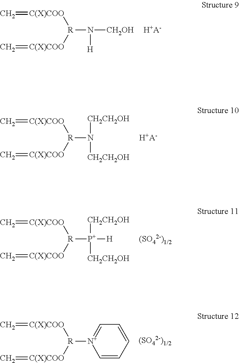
[C(X)COO]([R](N([CH2OH])[H])[C(X)COO]=C)=C.[H+A-].[C(X)COO]([R](N([CH2CH2OH])[CH2CH2OH])[C(X)COO]=C)=C.[H+A-].[C(X)COO]([R]([P+]([CH2CH2OH])([CH2CH2OH])[H])[C(X)COO]=C)=C.[C(X)COO]([R]([N+]1=CC=CC=C1)[C(X)COO]=C)=C
